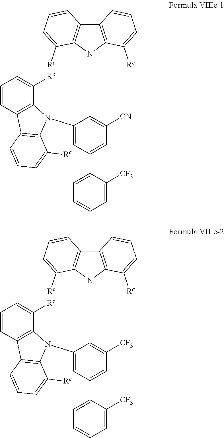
C1(N2C3=C(C=CC=C3[Rc])C3=C2C([Rc])=CC=C3)=CC(C2=CC=CC=C2[CF3])=CC([CN])=C1N1C2=C(C3=C1C([Rc])=CC=C3)C=CC=C2[Rc].C1(N2C3=C(C=CC=C3[Rc])C3=C2C([Rc])=CC=C3)=CC(C2=CC=CC=C2[CF3])=CC([CF3])=C1N1C2=C(C3=C1C([Rc])=CC=C3)C=CC=C2[Rc]
